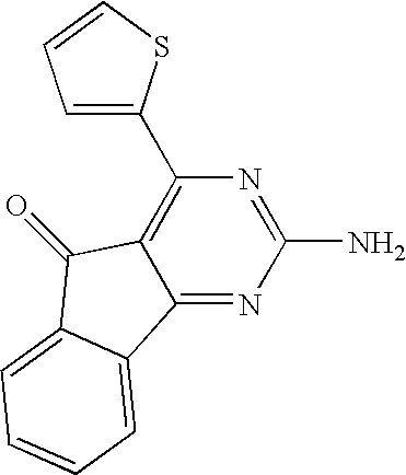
C12=NC(N)=NC(C3=CC=CS3)=C1C(=O)C1=CC=CC=C21
